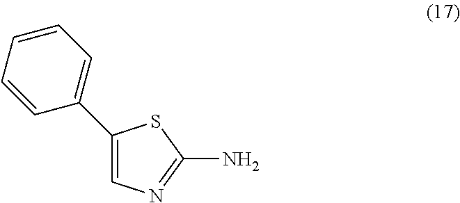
C1(C2=CC=CC=C2)=CN=C(N)S1
